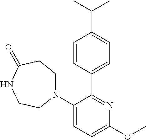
C1=CC(C2=NC(OC)=CC=C2N2CCC(=O)NCC2)=CC=C1C(C)C
